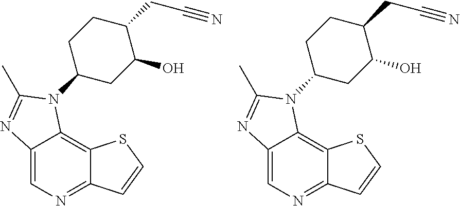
C12=CN=C3C(=C1N(C1CC(O)C(CC#N)CC1)C(C)=N2)SC=C3.C12=CN=C3C(=C1N(C1CC(O)C(CC#N)CC1)C(C)=N2)SC=C3
